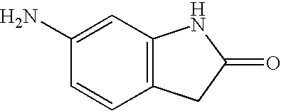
C12=C(C=C(N)C=C1)NC(=O)C2
